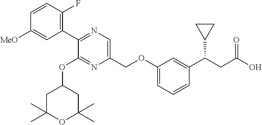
C1(C2=NC=C(COC3=CC=CC(C(CC(O)=O)C4CC4)=C3)N=C2OC2CC(C)(C)OC(C)(C)C2)=C(F)C=CC([MeO])=C1
